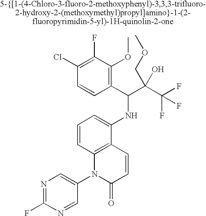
N1=C(F)N=CC(N2C(=O)C=CC3=C2C=CC=C3NC(C(C(F)(F)F)(COC)O)C2=C(OC)C(F)=C(Cl)C=C2)=C1
